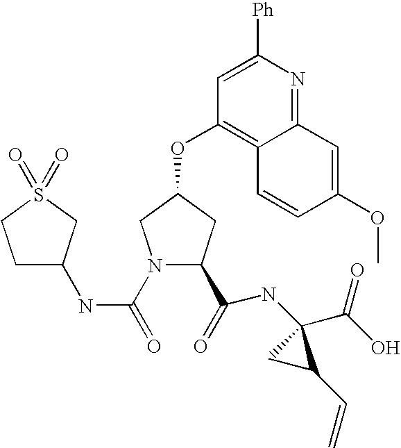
N1(C(=O)NC2CCS(=O)(=O)C2)C(C(=O)NC2(C(O)=O)CC2C=C)CC(OC2=C3C(=NC([Ph])=C2)C=C(OC)C=C3)C1
